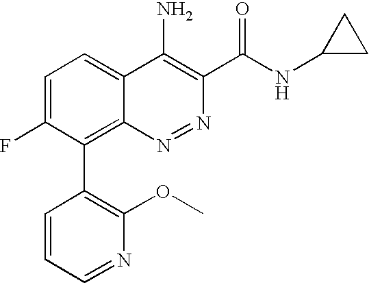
C1=CC=NC(OC)=C1C1=C2C(=CC=C1F)C(N)=C(C(NC1CC1)=O)N=N2
